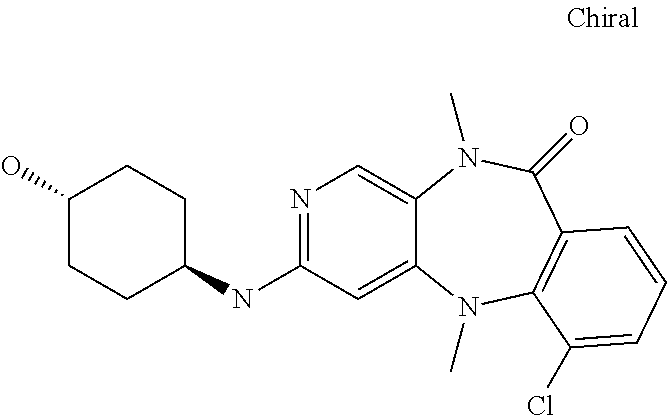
N1=C(NC2CCC(O)CC2)C=C2C(=C1)N(C)C(=O)C1=C(N2C)C(Cl)=CC=C1
